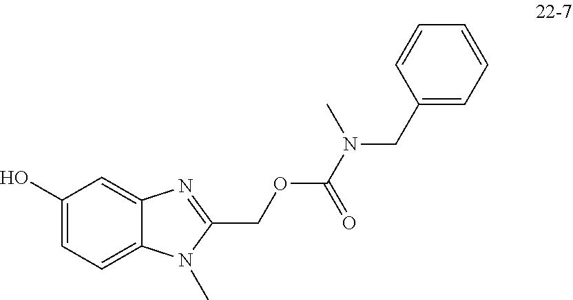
C1(O)=CC=C2C(=C1)N=C(COC(=O)N(C)CC1=CC=CC=C1)N2C
